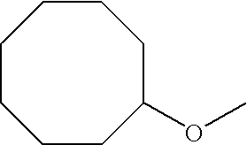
C1CC(OC)CCCCC1
